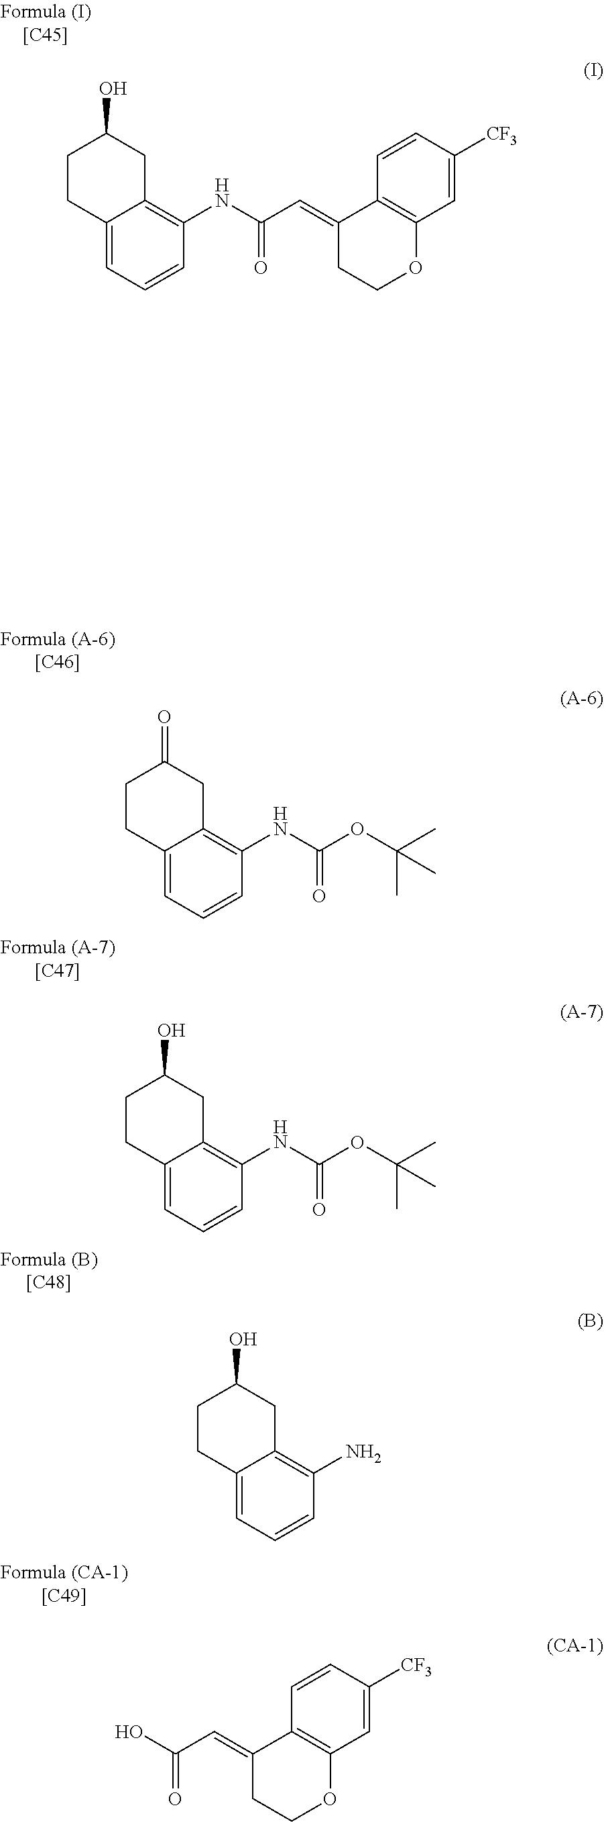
C12=CC=CC(NC(C=C3C4=C(OCC3)C=C([CF3])C=C4)=O)=C1CC(O)CC2.C12=CC=CC(NC(OC(C)(C)C)=O)=C1CC(=O)CC2.C12=CC=CC(NC(OC(C)(C)C)=O)=C1CC(O)CC2.C12=CC=CC(N)=C1CC(O)CC2.OC(C=C1C2=C(OCC1)C=C([CF3])C=C2)=O
